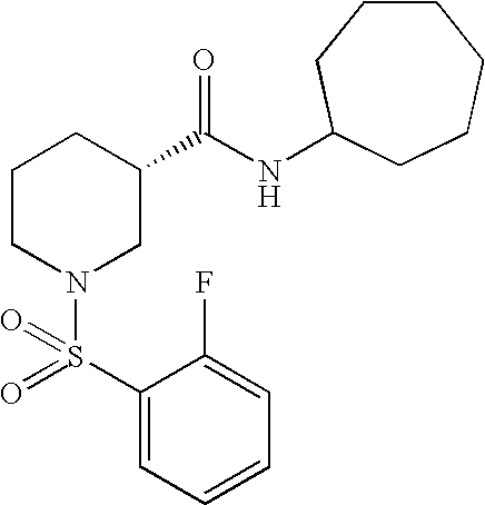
C1=C(F)C(S(=O)(N2CC(C(NC3CCCCCC3)=O)CCC2)=O)=CC=C1
